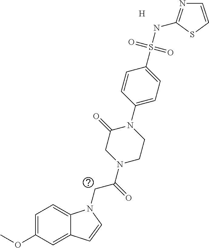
[H].C1=C(OC)C=C2C(=C1)N(CC(=O)N1CC(=O)N(C3=CC=C(S(NC4=NC=CS4)(=O)=O)C=C3)CC1)C=C2
